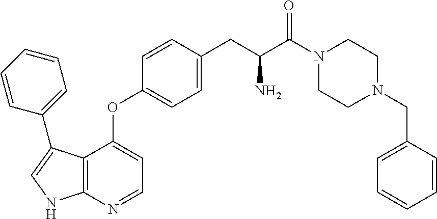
C12=C(N=CC=C1OC1=CC=C(CC(C(=O)N3CCN(CC4=CC=CC=C4)CC3)N)C=C1)NC=C2C1=CC=CC=C1
